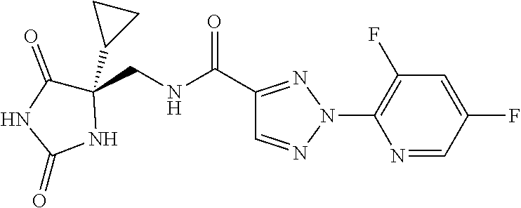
C1(C2CC2)(CNC(C2=NN(C3=C(F)C=C(F)C=N3)N=C2)=O)C(=O)NC(=O)N1
